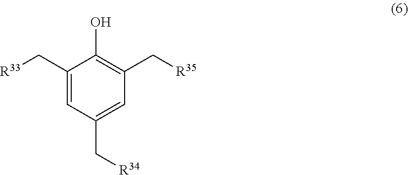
C1(C[R33])=CC(C[R34])=CC(C[R35])=C1O
